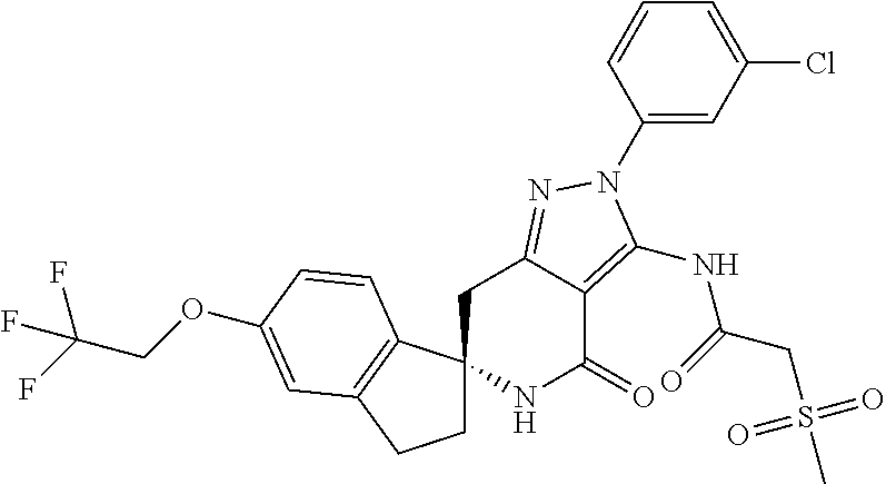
C1C2(C3=C(C1)C=C(OCC(F)(F)F)C=C3)NC(=O)C1=C(NC(CS(C)(=O)=O)=O)N(C3=CC(Cl)=CC=C3)N=C1C2
